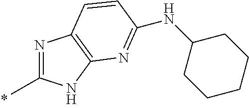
N1=C(C)NC2=C1C=CC(NC1CCCCC1)=N2
